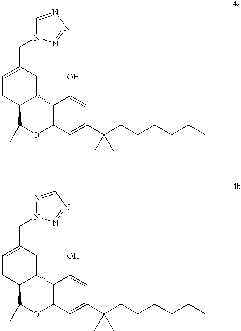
C1=C(CN2C=NN=N2)CC2C(C1)C(C)(C)OC1=C2C(O)=CC(C(CCCCCC)(C)C)=C1.C1=C(CN2N=CN=N2)CC2C(C1)C(C)(C)OC1=C2C(O)=CC(C(CCCCCC)(C)C)=C1
